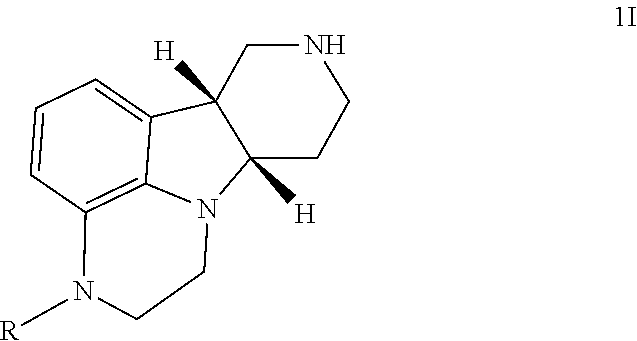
C1=C2C3=C(C=C1)N([R])CCN3C1([H])C2([H])CNCC1
